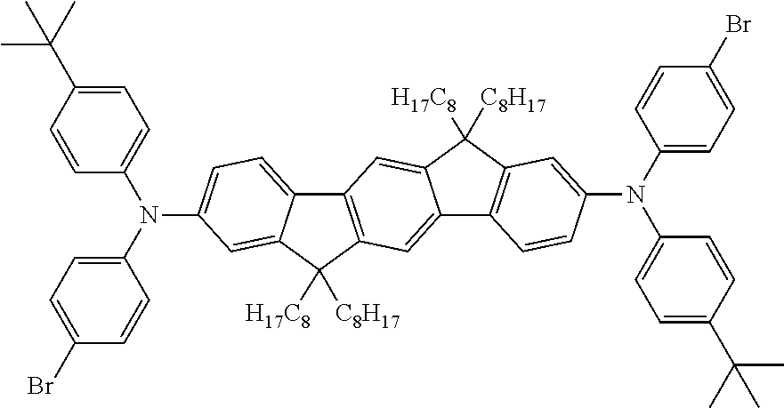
C12=CC3=C(C=C1C([H17C8])([C8H17])C1=C2C=CC(N(C2=CC=C(C(C)(C)C)C=C2)C2=CC=C(Br)C=C2)=C1)C1=CC=C(N(C2=CC=C(C(C)(C)C)C=C2)C2=CC=C(Br)C=C2)C=C1C3([H17C8])[C8H17]
